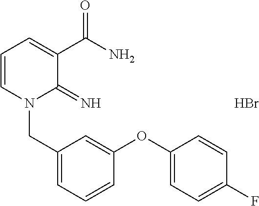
C1=CN(CC2=CC=CC(OC3=CC=C(F)C=C3)=C2)C(=N)C(C(N)=O)=C1.Br
